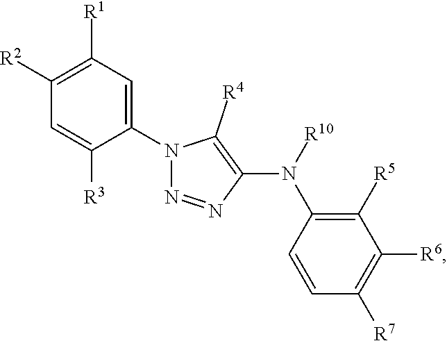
C1(N2N=NC(N(C3=C([R5])C([R6])=C([R7])C=C3)[R10])=C2[R4])=CC([R1])=C([R2])C=C1[R3]
